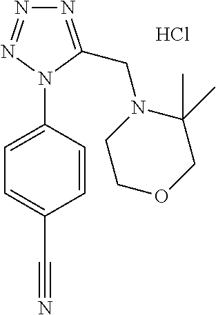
C1=C(N2C(CN3CCOCC3(C)C)=NN=N2)C=CC(C#N)=C1.Cl
